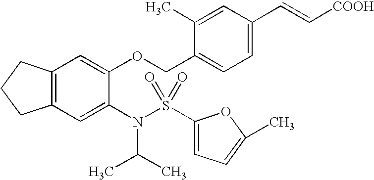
C12=C(C=C(N(S(C3=CC=C(C)O3)(=O)=O)C(C)C)C(OCC3=CC=C(C=C[COOH])C=C3C)=C1)CCC2
